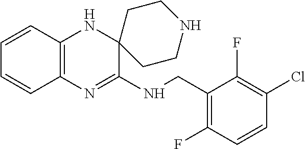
C12=C(N=C(NCC3=C(F)C=CC(Cl)=C3F)C3(N1)CCNCC3)C=CC=C2
